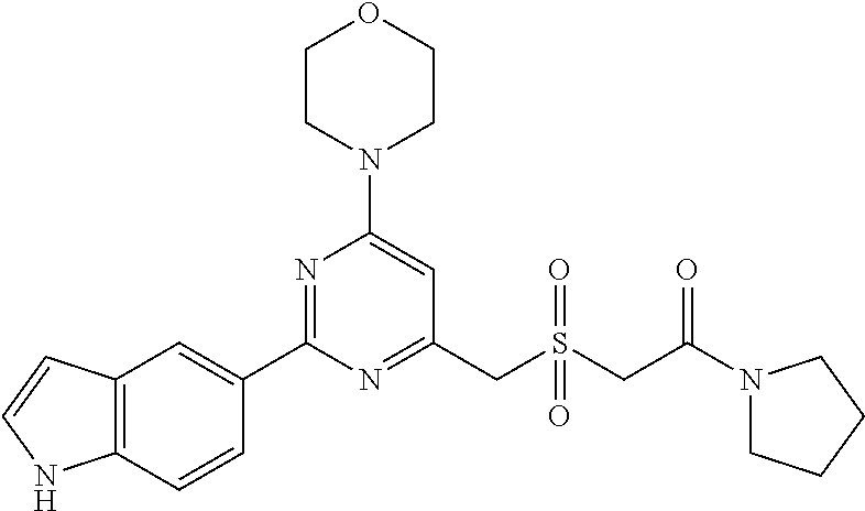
C1CN(C2=CC(CS(CC(N3CCCC3)=O)(=O)=O)=NC(C3=CC4=C(C=C3)NC=C4)=N2)CCO1
